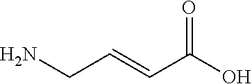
NCC=CC(O)=O
